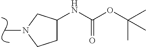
N1(C)CCC(NC(OC(C)(C)C)=O)C1
